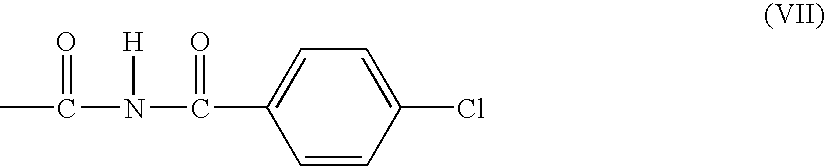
CC(N(C(C1=CC=C(Cl)C=C1)=O)[H])=O
